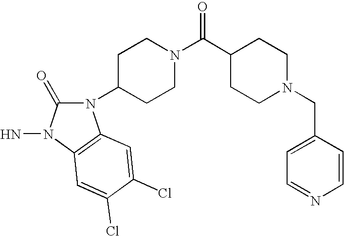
C1CC(C(N2CCC(N3C(=O)N(N)C4=C3C=C(Cl)C(Cl)=C4)CC2)=O)CCN1CC1=CC=NC=C1
